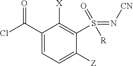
ClC(C1=CC=C([Z])C(S(=N[CN])([R])=O)=C1[X])=O
